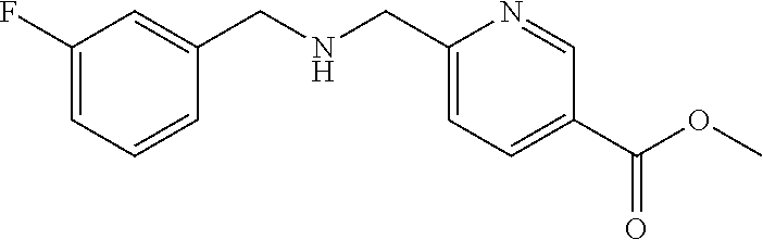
C1(F)=CC=CC(CNCC2=CC=C(C(OC)=O)C=N2)=C1
